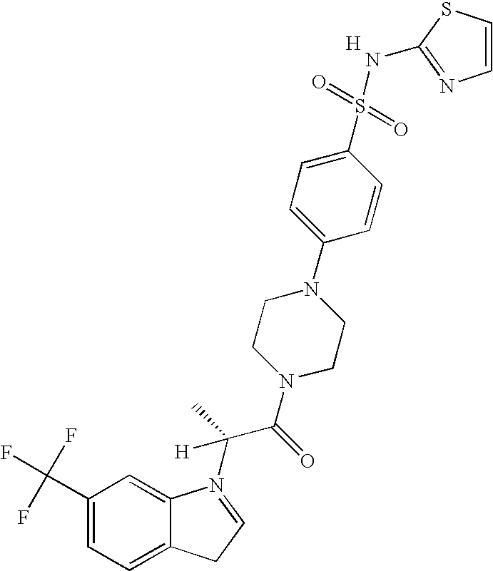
C1(C(F)(F)F)=CC=C2C(=C1)N(C(C(N1CCN(C3=CC=C(S(=O)(=O)NC4=NC=CS4)C=C3)CC1)=O)(C)[H])=CC2.[H]
